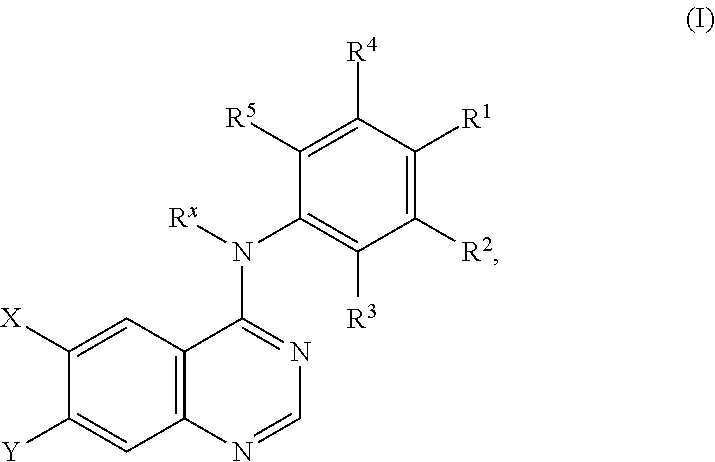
C1([Y])=CC2=C(C=C1[X])C(N([Rx])C1=C([R3])C([R2])=C([R1])C([R4])=C1[R5])=NC=N2
